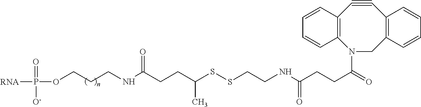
[RNA]P(OCCCNC(CCC(SSCCNC(CCC(=O)N1CC2=C(C#CC3=C1C=CC=C3)C=CC=C2)=O)C)=O)(=O)[O-]
